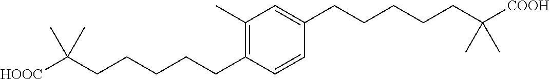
C1(C)=C(CCCCCC([HOOC])(C)C)C=CC(CCCCCC([COOH])(C)C)=C1
